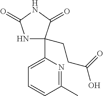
N1C(CCC(O)=O)(C2=CC=CC(C)=N2)C(=O)NC1=O
